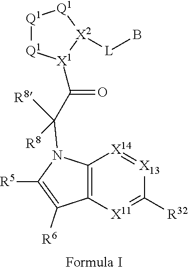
C12=C([X11]=C([R32])[X13]=[X14]1)C([R6])=C([R5])N2C(C(=O)[X1]1[Q1][Q1][Q1][X2]1[L]B)([R8])[R8]
